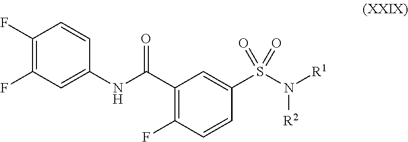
C1(C(NC2=CC(F)=C(F)C=C2)=O)=C(F)C=CC(S(N([R1])[R2])(=O)=O)=C1
